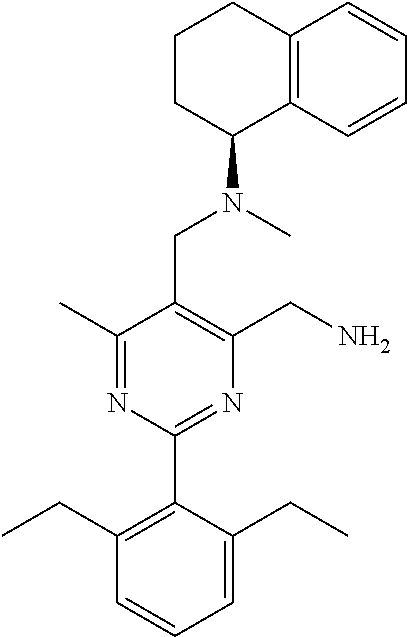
C1(C)=NC(C2=C(CC)C=CC=C2CC)=NC(CN)=C1CN(C)C1C2=C(CCC1)C=CC=C2
